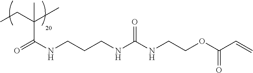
C(CC)(C)(C(=O)NCCCNC(NCCOC(C=C)=O)=O)C
